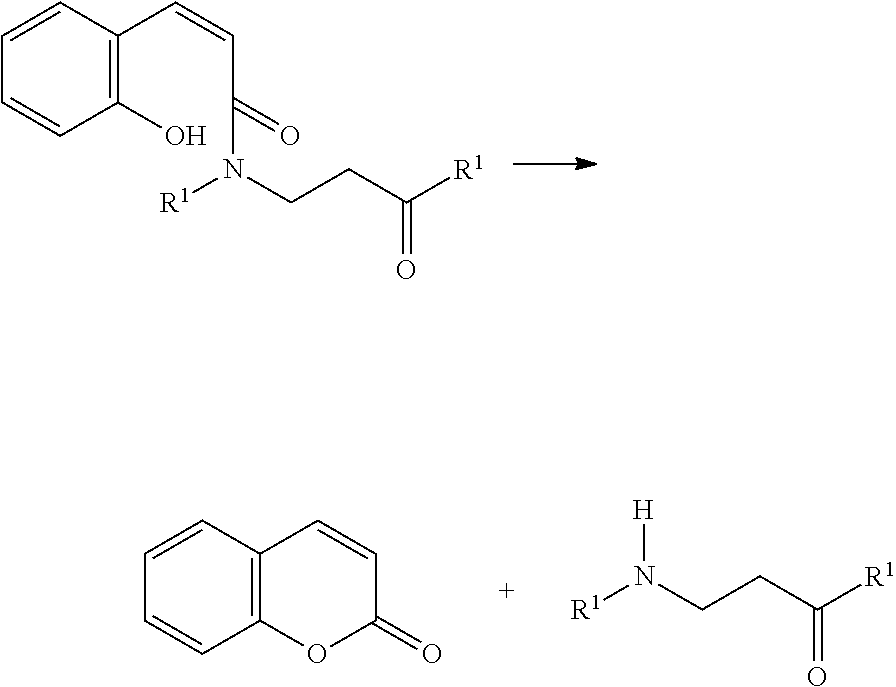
C1=CC(C=CC(=O)N([R1])CCC([R1])=O)=C(O)C=C1.C1=CC2=C(C=C1)OC(=O)C=C2.[R1]N(CCC([R1])=O)[H]
